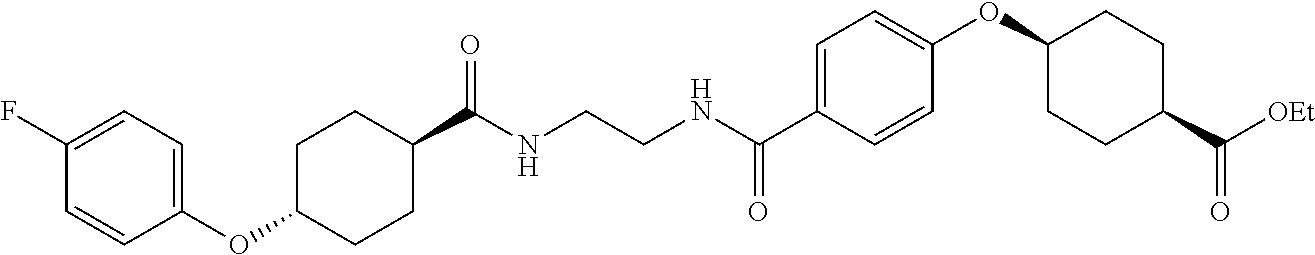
C1=C(C(NCCNC(C2CCC(OC3=CC=C(F)C=C3)CC2)=O)=O)C=CC(OC2CCC(C(=O)[OEt])CC2)=C1
